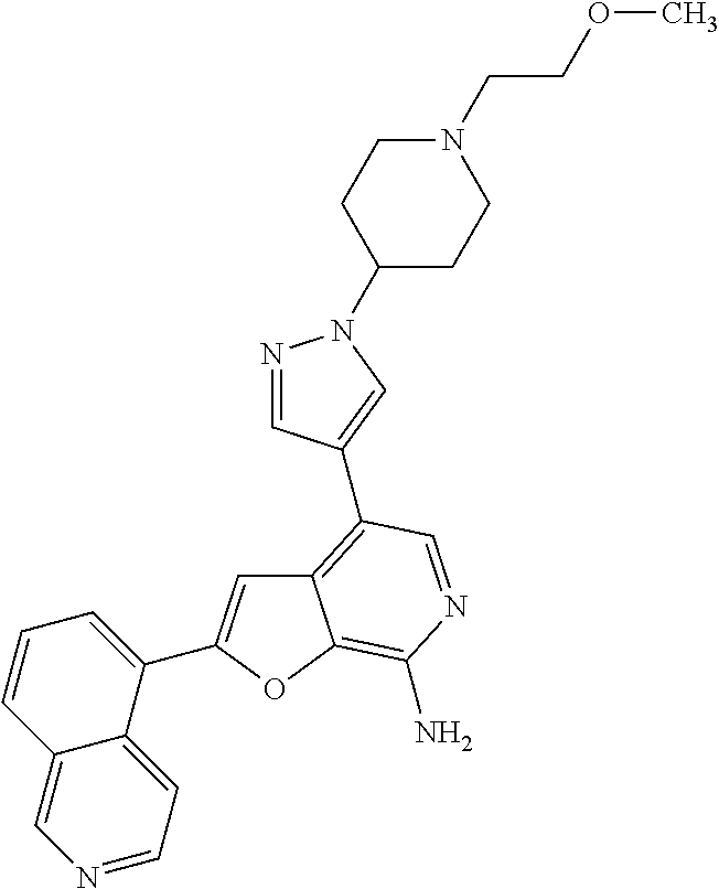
C12=C(C3=CN(C4CCN(CCOC)CC4)N=C3)C=NC(N)=C1OC(C1=CC=CC3=CN=CC=C13)=C2
